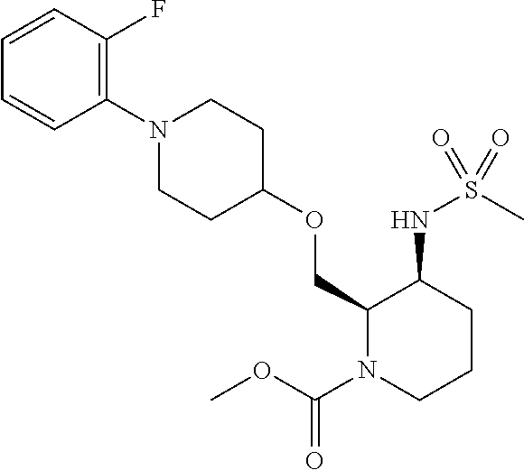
C1(COC2CCN(C3=C(F)C=CC=C3)CC2)N(C(OC)=O)CCCC1NS(C)(=O)=O
